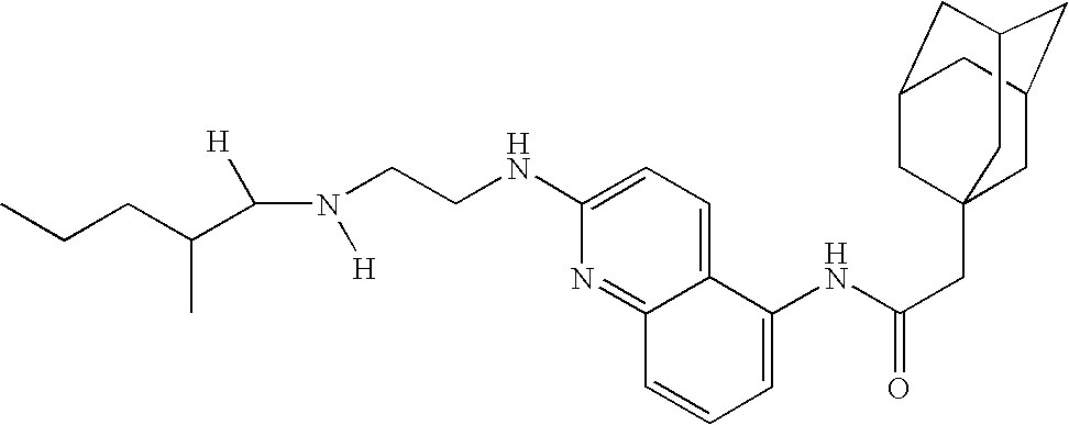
C(N([H])CCNC1=CC=C2C(=N1)C=CC=C2NC(CC12CC3CC(CC(C1)C3)C2)=O)([H])C(CCC)C
